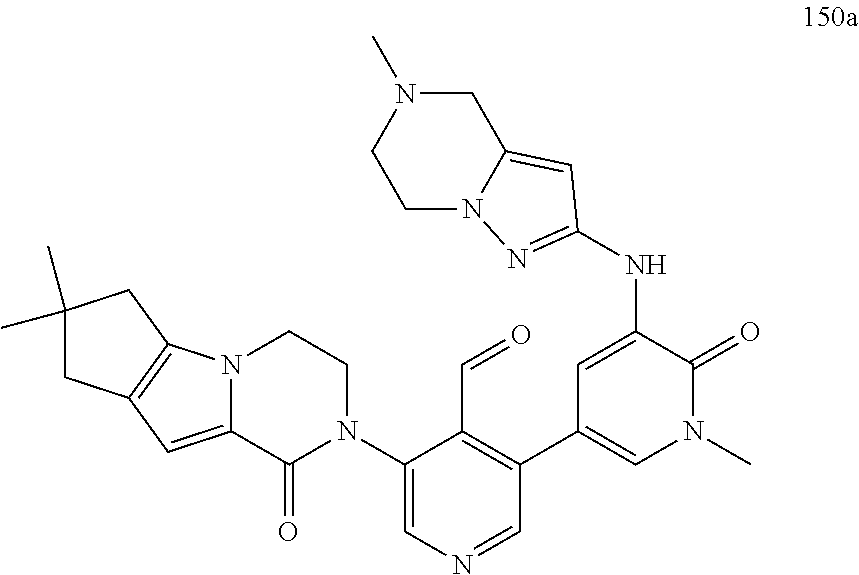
C1(N2CCN3C(=CC4=C3CC(C)(C)C4)C2=O)=CN=CC(C2=CN(C)C(=O)C(NC3=NN4CCN(C)CC4=C3)=C2)=C1C=O
